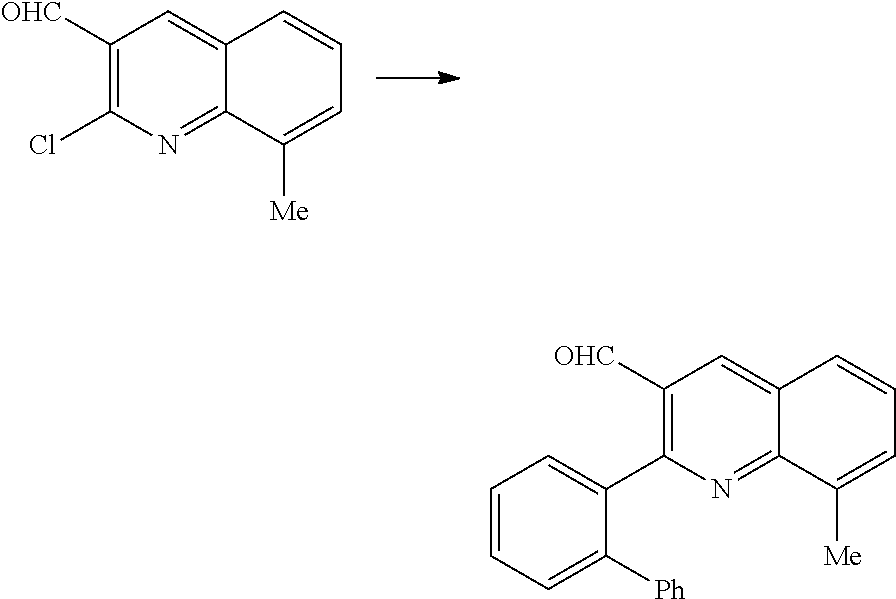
C1([OHC])=C(Cl)N=C2C(=C1)C=CC=C2[Me].C1([OHC])=C(C2=CC=CC=C2[Ph])N=C2C(=C1)C=CC=C2[Me]
